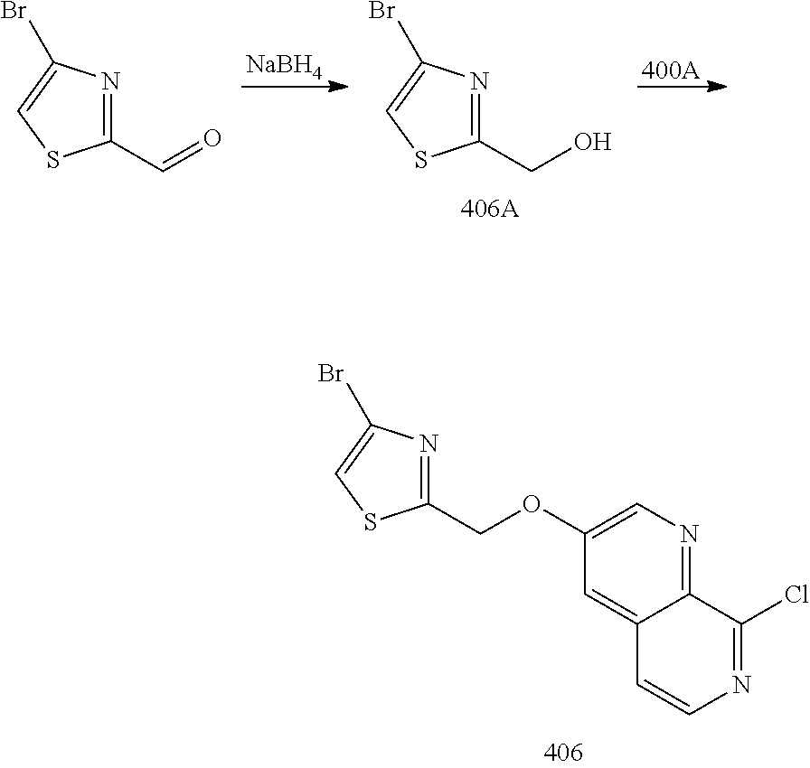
[NaBH4].C1(C=O)=NC(Br)=CS1.C1(CO)=NC(Br)=CS1.[400A].C1(COC2=CN=C3C(=C2)C=CN=C3Cl)=NC(Br)=CS1
